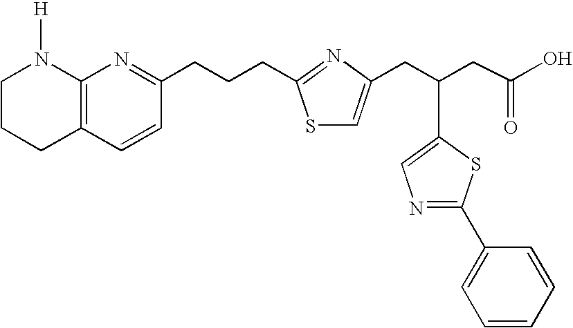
C12=C(C=CC(CCCC3=NC(CC(CC(O)=O)C4=CN=C(C5=CC=CC=C5)S4)=CS3)=N1)CCCN2[H]
